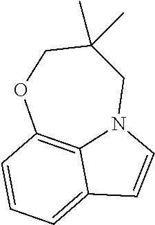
O1C2=C3N(CC(C)(C)C1)C=CC3=CC=C2
